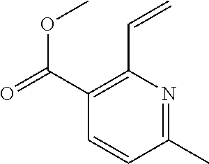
C1(C(=O)OC)=C(C=C)N=C(C)C=C1
